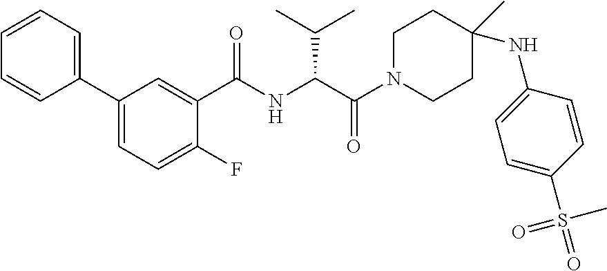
C1=CC=CC(C2=CC=C(F)C(C(NC(C(C)C)C(=O)N3CCC(NC4=CC=C(S(=O)(C)=O)C=C4)(C)CC3)=O)=C2)=C1
